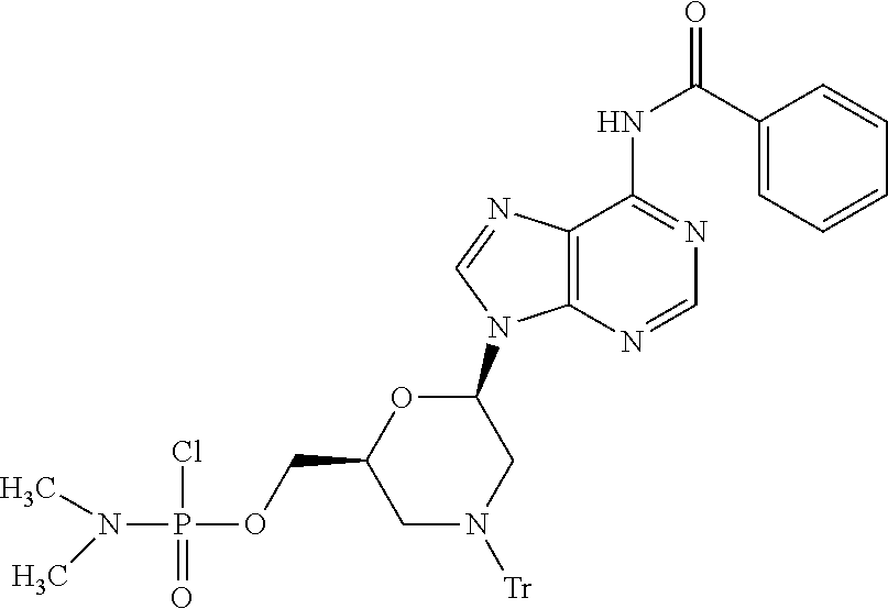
C1(C(NC2=NC=NC3=C2N=CN3C2OC(COP(Cl)(=O)N(C)C)CN([Tr])C2)=O)=CC=CC=C1
